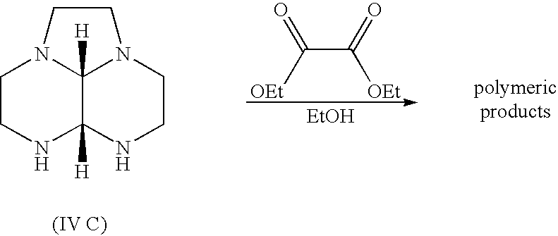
C1CNC2([H])C3([H])N1CCN3CCN2.[OEt]C(C([OEt])=O)=O.[EtOH]
